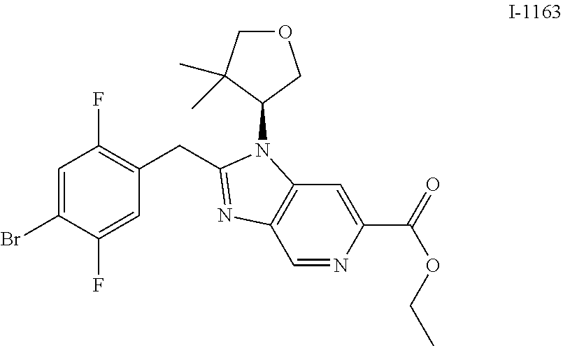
C12=C(C=NC(C(=O)OCC)=C1)N=C(CC1=C(F)C=C(Br)C(F)=C1)N2C1COCC1(C)C
